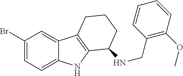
C1(Br)=CC=C2C(=C1)C1=C(N2)C(NCC2=C(OC)C=CC=C2)CCC1
